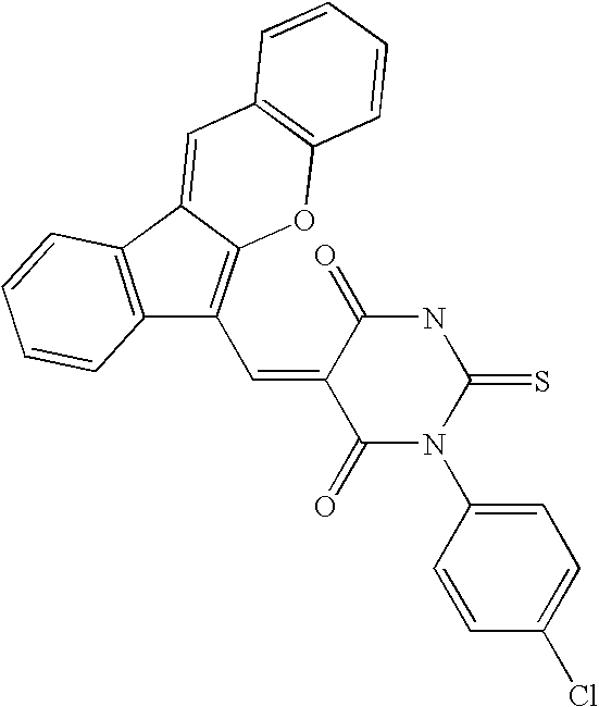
C12=C(C3=CC4=C(OC3=C1C=C1C(=O)N(C3=CC=C(Cl)C=C3)C(=S)NC1=O)C=CC=C4)C=CC=C2
